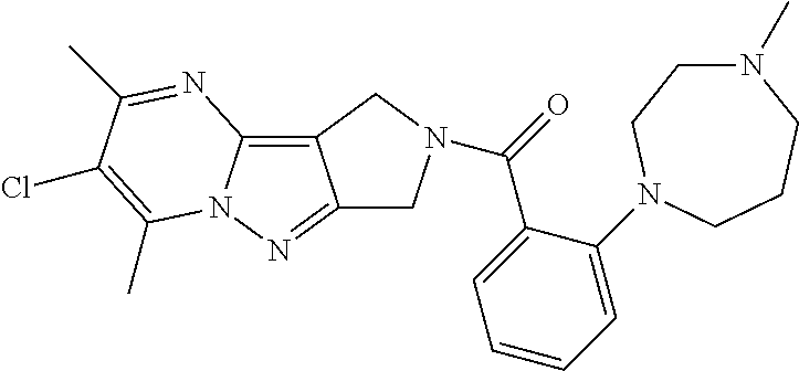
C12=NN3C(=C1CN(C(=O)C1=CC=CC=C1N1CCN(C)CCC1)C2)N=C(C)C(Cl)=C3C
